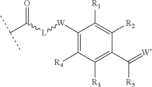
C1([W][L]C(C(C)C)=O)=C([R4])C([R3])=C(C([R5])=[W])C([R2])=C1[R1]
